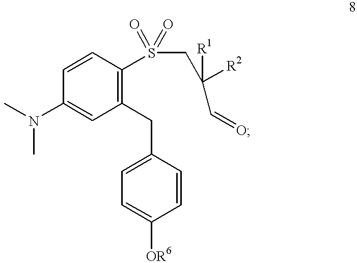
CN(C)C1=CC(CC2=CC=C([OR6])C=C2)=C(S(CC([R1])([R2])C=O)(=O)=O)C=C1
